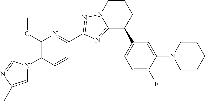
C1(OC)=C(N2C=C(C)N=C2)C=CC(C2=NN3C(=N2)C(C2=CC=C(F)C(N4CCCCC4)=C2)CCC3)=N1
